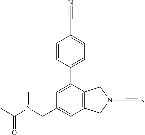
C1=C(CN(C(C)=O)C)C=C(C2=CC=C(C#N)C=C2)C2=C1CN(C#N)C2
